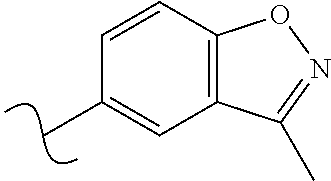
CC1=CC2=C(C=C1)ON=C2C
